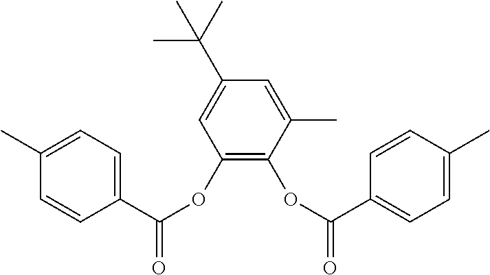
C1(C)=CC=C(C(OC2=C(OC(=O)C3=CC=C(C)C=C3)C(C)=CC(C(C)(C)C)=C2)=O)C=C1
